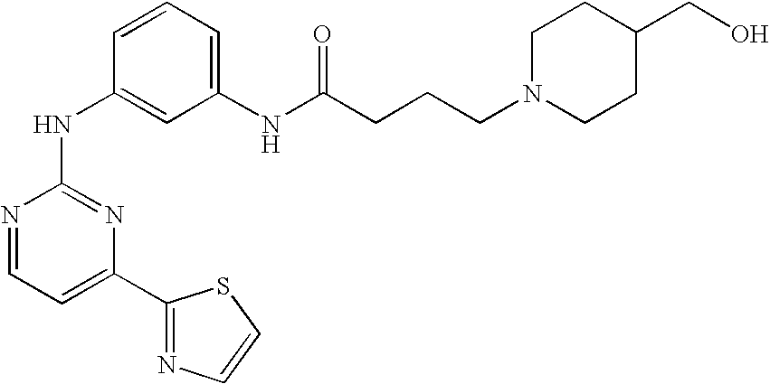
N1=CC=C(C2=NC=CS2)N=C1NC1=CC(NC(CCCN2CCC(CO)CC2)=O)=CC=C1
